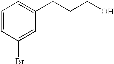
C1=CC(Br)=CC(CCCO)=C1
